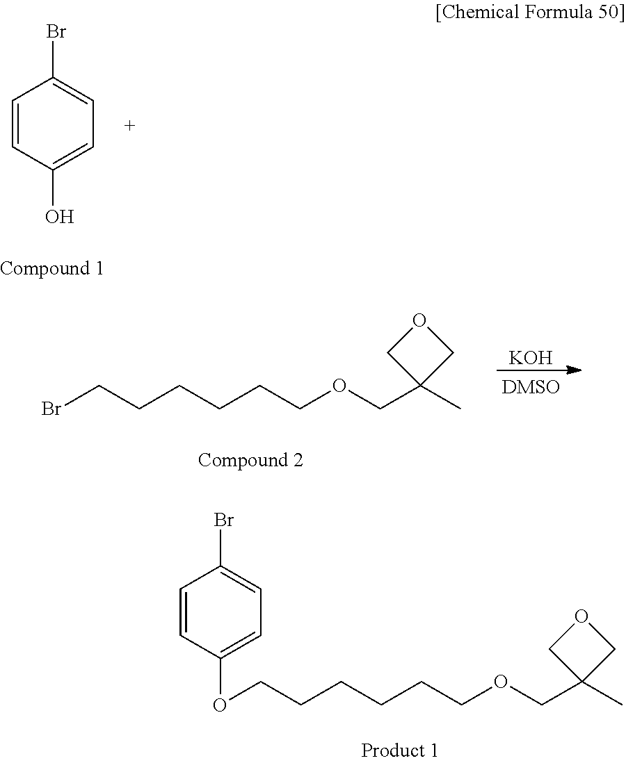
C1=CC(O)=CC=C1Br.BrCCCCCCOCC1(C)COC1.[KOH].C(CCCCCOCC1(C)COC1)OC1=CC=C(Br)C=C1
